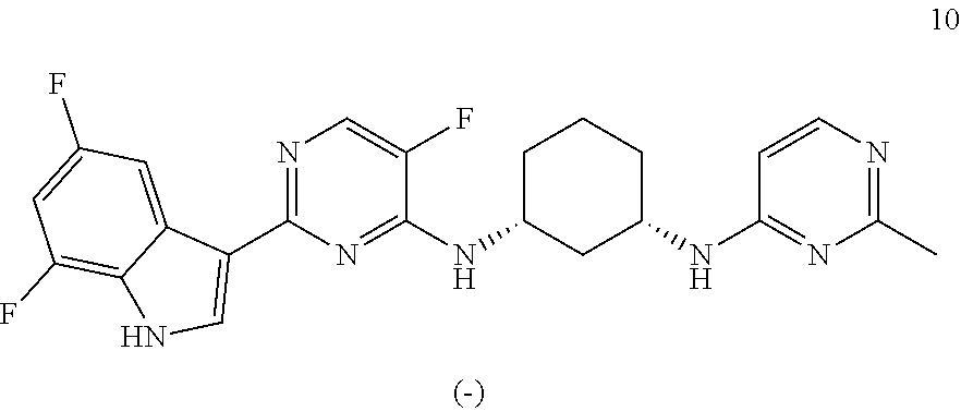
N1=C(C2=CNC3=C(F)C=C(F)C=C23)N=C(NC2CC(NC3=NC(C)=NC=C3)CCC2)C(F)=C1
